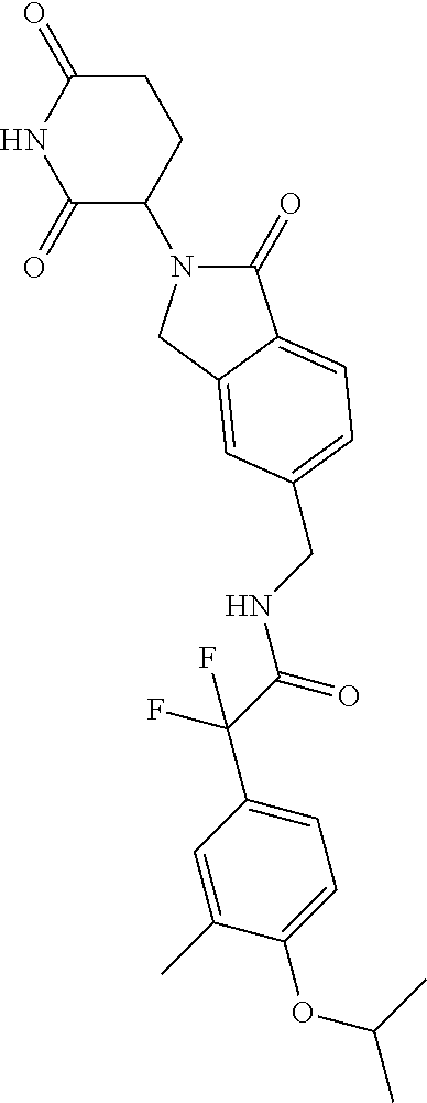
C1(=O)N(C2CCC(=O)NC2=O)CC2=CC(CNC(C(F)(F)C3=CC=C(OC(C)C)C(C)=C3)=O)=CC=C12
